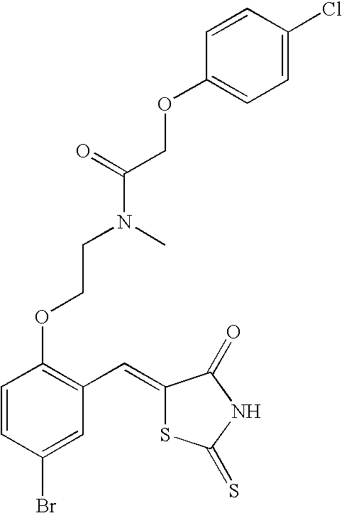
C1=CC(OCCN(C(=O)COC2=CC=C(Cl)C=C2)C)=C(C=C2SC(=S)NC2=O)C=C1Br
